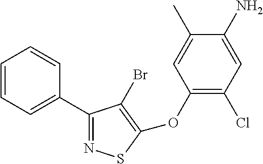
C1=CC=C(C2=NSC(OC3=C(Cl)C=C(N)C(C)=C3)=C2Br)C=C1
